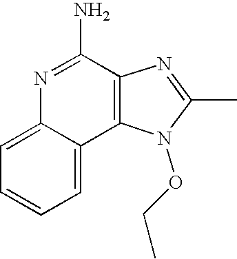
C1=C2C(=CC=C1)C1=C(C(N)=N2)N=C(C)N1OCC
